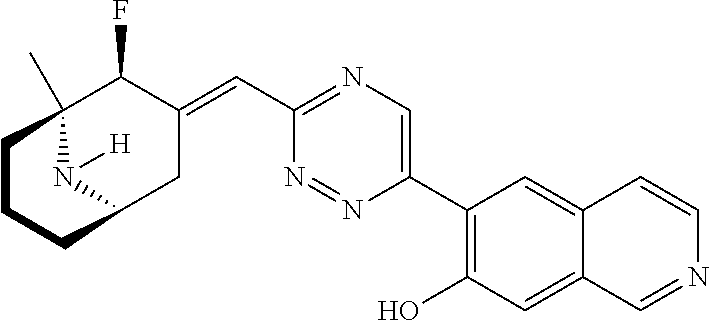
C12(C)N([H])C(CC(=CC3=NC=C(C4=C(O)C=C5C(=C4)C=CN=C5)N=N3)C1F)CCC2
